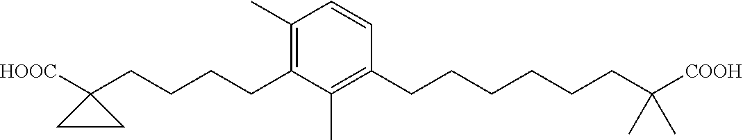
C1=CC(CCCCCCC([COOH])(C)C)=C(C)C(CCCCC2([HOOC])CC2)=C1C
